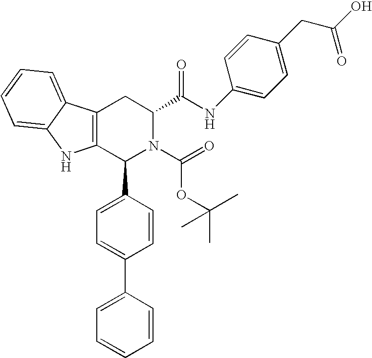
C12=C(C(C3=CC=C(C4=CC=CC=C4)C=C3)N(C(=O)OC(C)(C)C)C(C(NC3=CC=C(CC(O)=O)C=C3)=O)C1)NC1=CC=CC=C21
